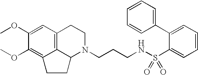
C12=C3C=C(OC)C(OC)=C1CCC2N(CCCNS(C1=CC=CC=C1C1=CC=CC=C1)(=O)=O)CC3
